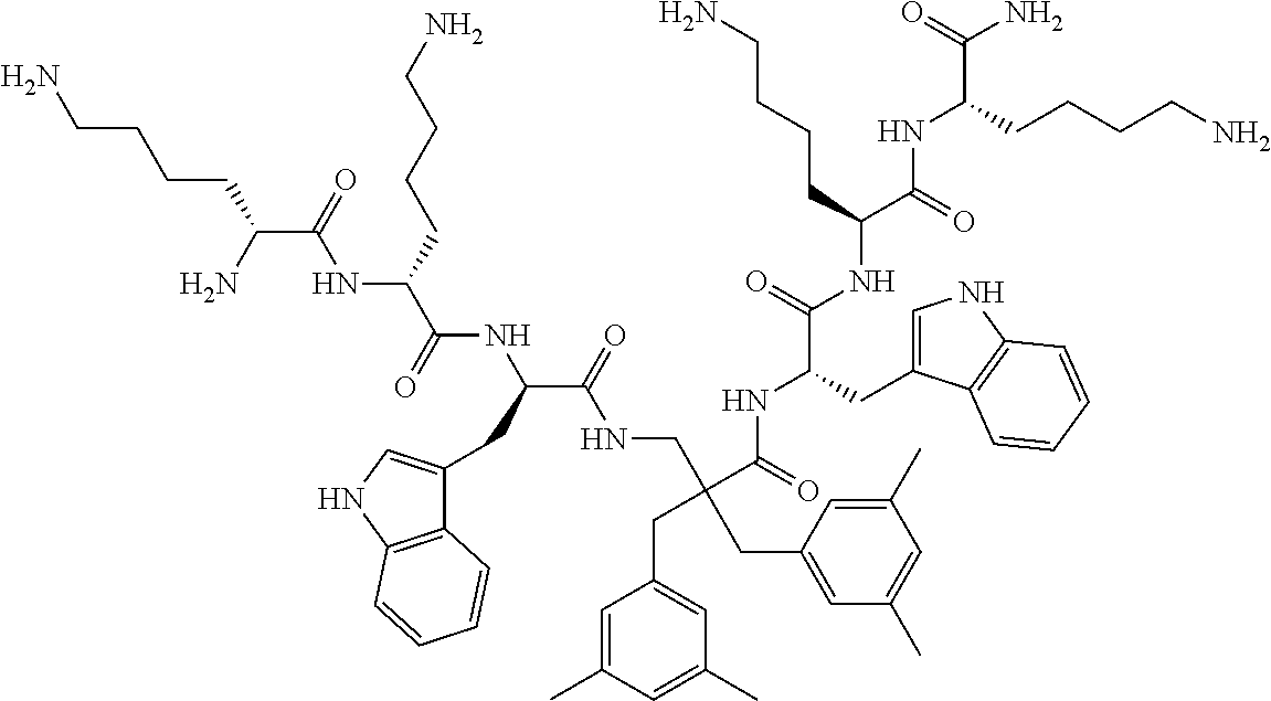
C(C(=O)NCC(CC1=CC(C)=CC(C)=C1)(C(=O)NC(C(=O)NC(C(=O)NC(C(=O)N)CCCCN)CCCCN)CC1=CNC2=C1C=CC=C2)CC1=CC(C)=CC(C)=C1)(NC(C(NC(C(N)CCCCN)=O)CCCCN)=O)CC1=CNC2=C1C=CC=C2
